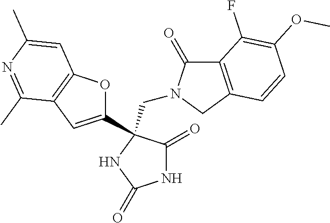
C(N1C(=O)C2=C(C1)C=CC(OC)=C2F)C1(C2=CC3=C(O2)C=C(C)N=C3C)C(=O)NC(=O)N1
